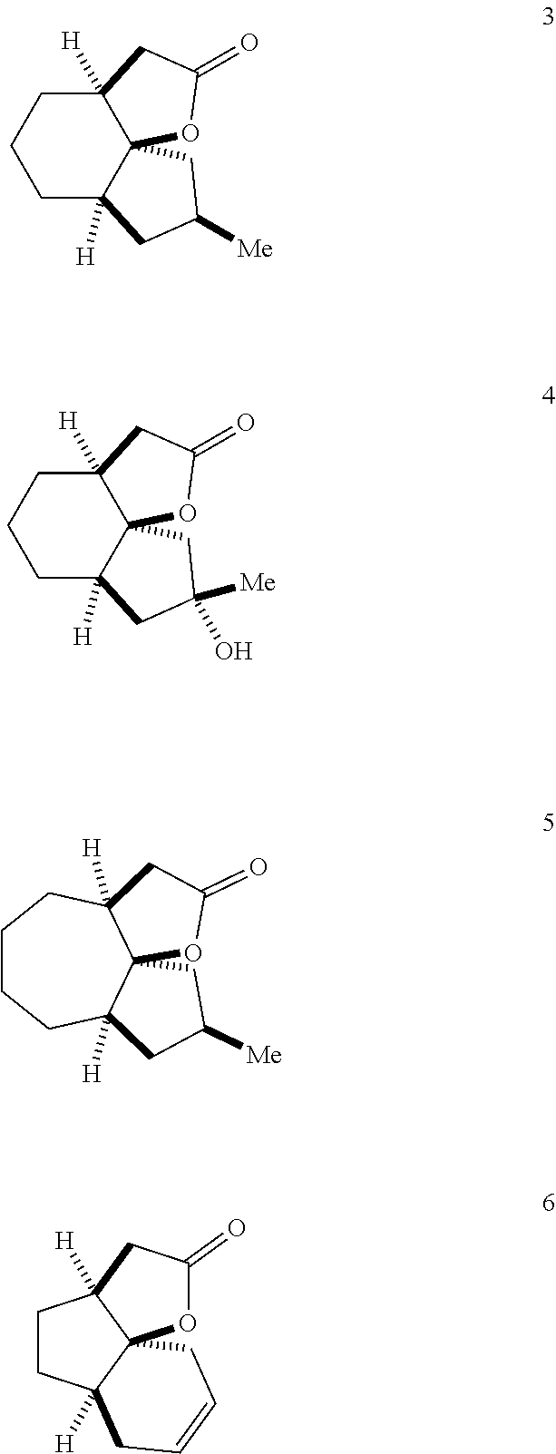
C1C2([H])C3(C([H])(CC1)CC(=O)O3)CC([Me])C2.C1C2([H])C3(C([H])(CC1)CC(=O)O3)CC(O)([Me])C2.C1CCC2([H])C3(C([H])(C1)CC(=O)O3)CC([Me])C2.C1CC2([H])C3(C1([H])CC(=O)O3)CC=CC2
